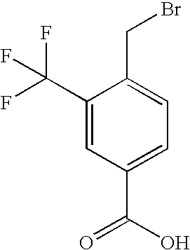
C1(C(F)(F)F)=CC(C(O)=O)=CC=C1CBr
